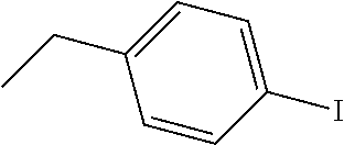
C1=CC(I)=CC=C1CC
